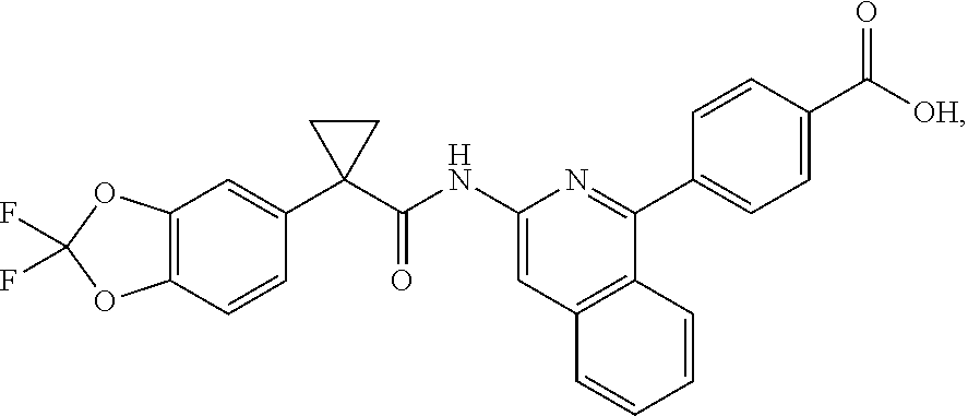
C12=C(C=CC(C3(C(NC4=CC5=C(C(C6=CC=C(C([OH])=O)C=C6)=N4)C=CC=C5)=O)CC3)=C1)OC(F)(F)O2
